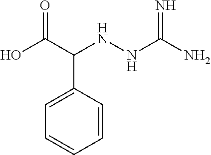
N(NC(N)=N)C(C(O)=O)C1=CC=CC=C1
